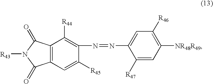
[R43]N1C(=O)C2=C(C1=O)C=C([R45])C(N=NC1=CC([R46])=C([NR48R49])C=C1[R47])=C2[R44]
